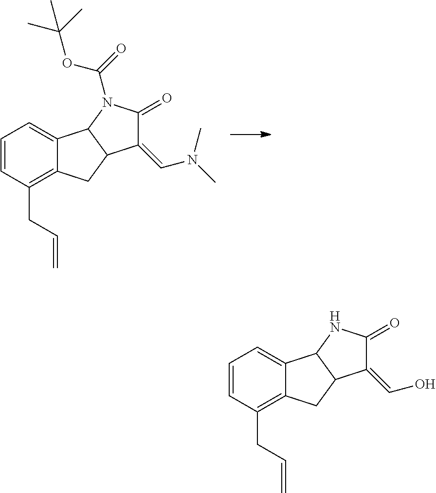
C1=CC(CC=C)=C2C(=C1)C1C(C2)C(=CN(C)C)C(=O)N1C(=O)OC(C)(C)C.C1=CC(CC=C)=C2C(=C1)C1C(C2)C(=CO)C(=O)N1
